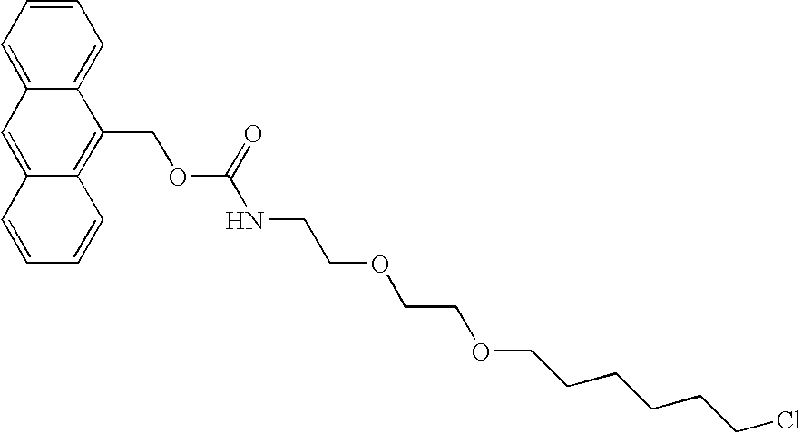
C1=CC=C2C(=C1)C(COC(NCCOCCOCCCCCCCl)=O)=C1C(=C2)C=CC=C1
